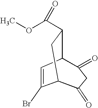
C1(Br)=CC2C(C(OC)=O)CC1C(=O)CC2=O
